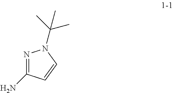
N1=C(N)C=CN1C(C)(C)C
